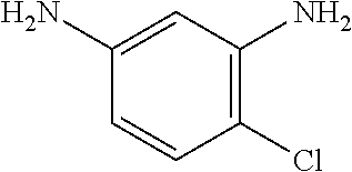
C1(Cl)=C(N)C=C(N)C=C1
